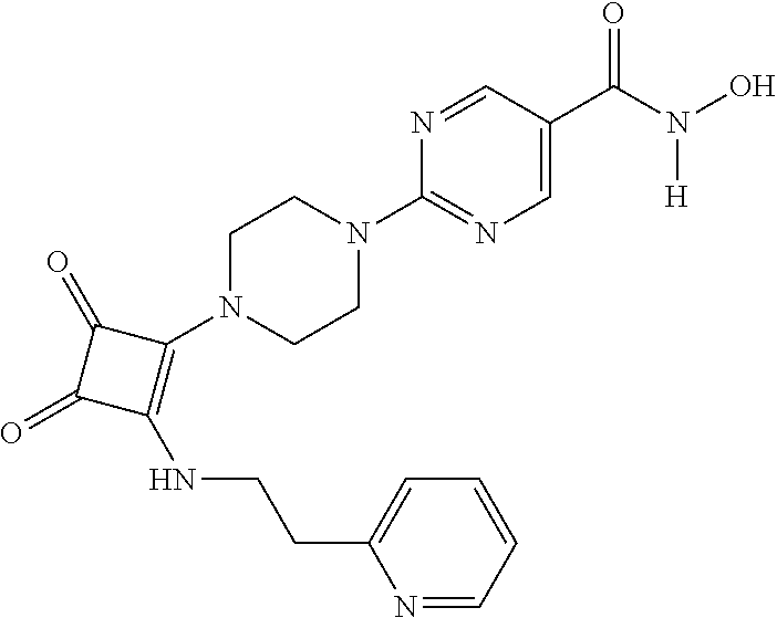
C1(C(N([H])O)=O)=CN=C(N2CCN(C3=C(NCCC4=CC=CC=N4)C(=O)C3=O)CC2)N=C1
